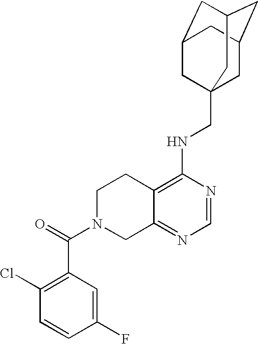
C12=C(NCC34CC5CC(CC(C3)C5)C4)N=CN=C1CN(C(=O)C1=C(Cl)C=CC(F)=C1)CC2
